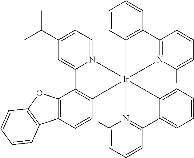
C12=C(C=CC3=C1C1=CC(C(C)C)=CC=N1[Ir]314(C3=C(C=CC=C3)C3=N1C(C)=CC=C3)N1=C(C=CC=C1C)C1=CC=CC=C14)C1=C(O2)C=CC=C1
